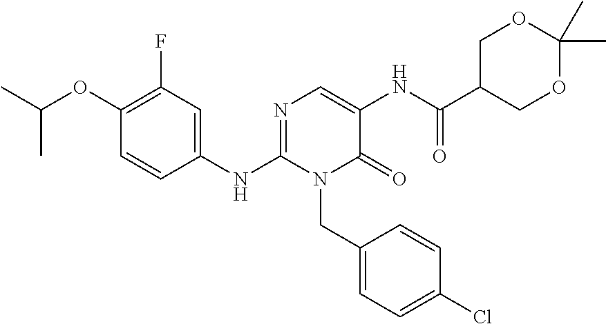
C1(OC(C)C)=C(F)C=C(NC2=NC=C(NC(C3COC(C)(C)OC3)=O)C(=O)N2CC2=CC=C(Cl)C=C2)C=C1
